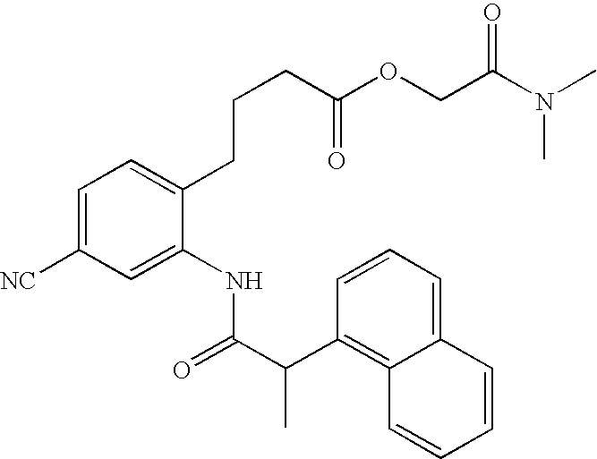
C1=CC=C2C(=C1C(C(=O)NC1=CC([NC])=CC=C1CCCC(OCC(N(C)C)=O)=O)C)C=CC=C2
